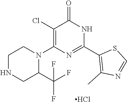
C1(Cl)=C(N2CCNCC2C(F)(F)F)N=C(C2=C(C)N=CS2)NC1=O.Cl
